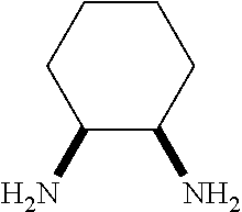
C1CCC(N)C(N)C1
